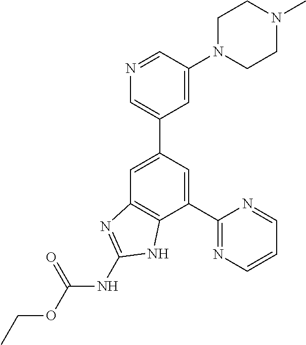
C1(C2=NC=CC=N2)=CC(C2=CN=CC(N3CCN(C)CC3)=C2)=CC2=C1NC(NC(OCC)=O)=N2
